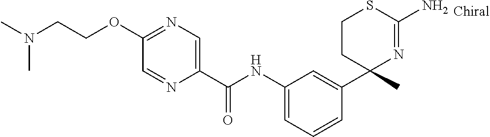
C1(NC(C2=CN=C(OCCN(C)C)C=N2)=O)=CC=CC(C2(C)N=C(N)SCC2)=C1
